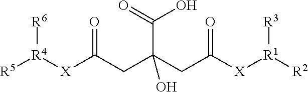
C(CC(CC(=O)[X][R4]([R5])[R6])(C(=O)O)O)([X][R1]([R2])[R3])=O
